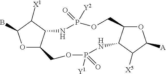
O1C2C(C([X1])C1B)NP(=O)([Y2])OCC1OC([A])C([X5])C1NP(=O)([Y1])OC2
